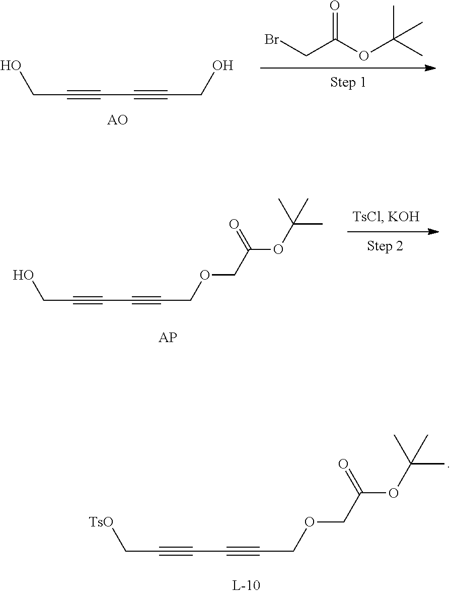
C(OCC(OC(C)(C)C)=O)C#CC#CC[TsO].BrCC(OC(C)(C)C)=O.C(#CC#CCO)CO.C(OCC(OC(C)(C)C)=O)C#CC#CCO
